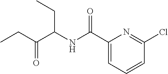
C1(C(NC(C(CC)=O)CC)=O)=CC=CC(Cl)=N1
